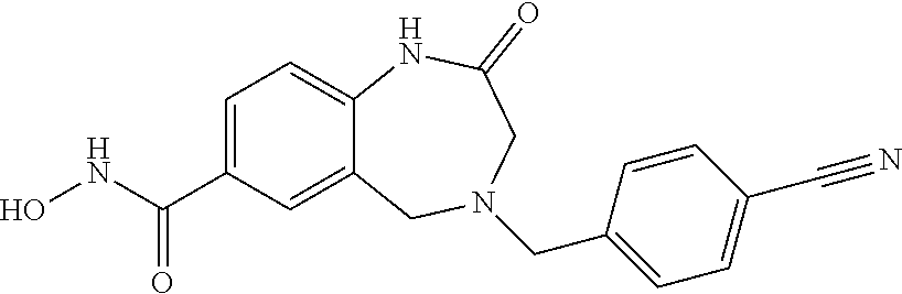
C1=C(C(NO)=O)C=C2C(=C1)NC(=O)CN(CC1=CC=C(C#N)C=C1)C2
